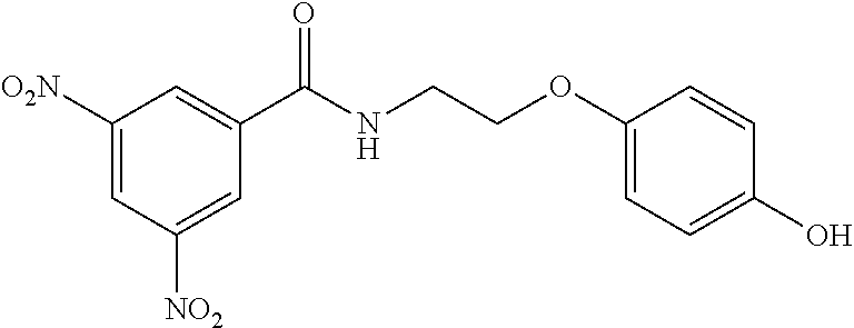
C1(C(NCCOC2=CC=C(O)C=C2)=O)=CC([O2N])=CC([NO2])=C1
